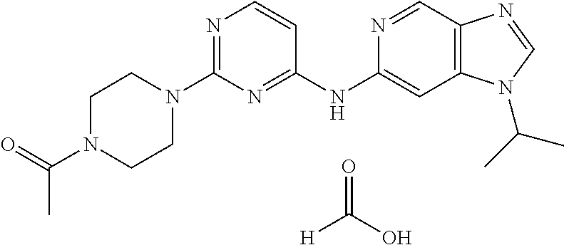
O=C(O)[H].N1=C(N2CCN(C(C)=O)CC2)N=C(NC2=CC3=C(C=N2)N=CN3C(C)C)C=C1
